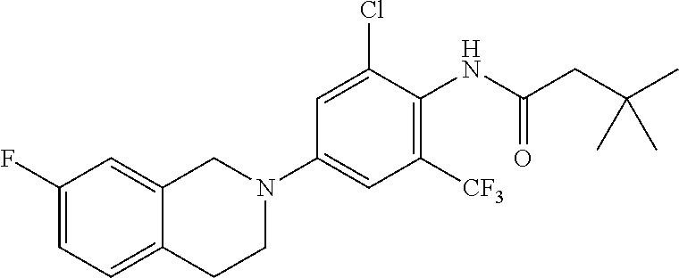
C1=C(F)C=C2C(=C1)CCN(C1=CC([CF3])=C(NC(CC(C)(C)C)=O)C(Cl)=C1)C2
